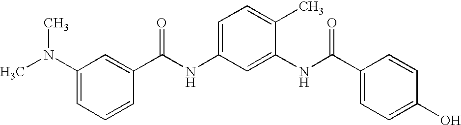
C1(N(C)C)=CC=CC(C(NC2=CC=C(C)C(NC(C3=CC=C(O)C=C3)=O)=C2)=O)=C1
